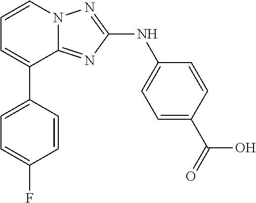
C1=CN2C(=NC(NC3=CC=C(C(=O)O)C=C3)=N2)C(C2=CC=C(F)C=C2)=C1
